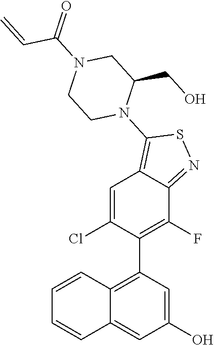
C12=C(C3=C(F)C4=NSC(N5CCN(C(C=C)=O)CC5CO)=C4C=C3Cl)C=C(O)C=C1C=CC=C2
